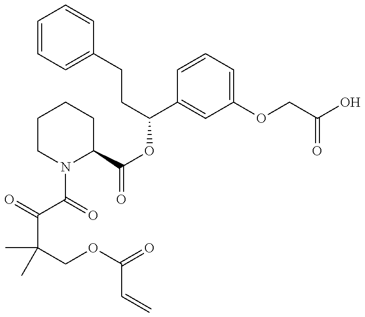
C1=CC=C(CCC(OC(=O)C2CCCCN2C(=O)C(=O)C(COC(=O)C=C)(C)C)C2=CC(OCC(O)=O)=CC=C2)C=C1
